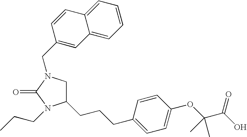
C1=CC(CCCC2CN(CC3=CC4=CC=CC=C4C=C3)C(=O)N2CCC)=CC=C1OC(C(O)=O)(C)C
